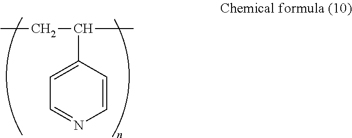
CCC(C)C1=CC=NC=C1
